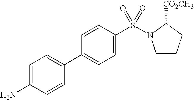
C1=C(N)C=CC(C2=CC=C(S(=O)(=O)N3CCCC3[CO2CH3])C=C2)=C1
